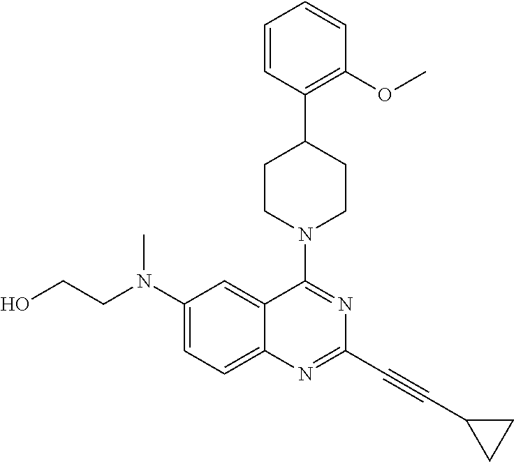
C12=CC=C(N(CCO)C)C=C1C(N1CCC(C3=C(OC)C=CC=C3)CC1)=NC(C#CC1CC1)=N2
